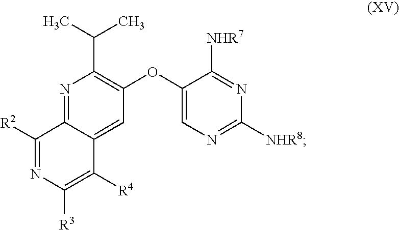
N1=C2C(=CC(OC3=CN=C([NHR8])N=C3[NHR7])=C1C(C)C)C([R4])=C([R3])N=C2[R2]
